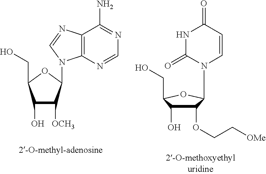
C(O)C1C(O)C(OCC[OMe])C(N2C=CC(=O)NC2=O)O1.C1(O)C([OCH3])C(N2C3=C(C(N)=NC=N3)N=C2)OC1CO
